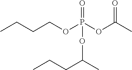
CCCCOP(OC(C)=O)(=O)OC(CCC)C
